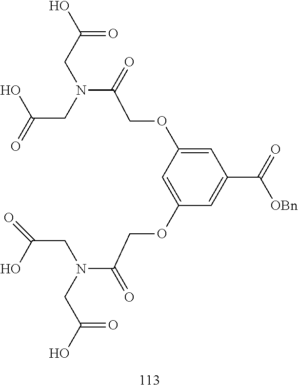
C1=C(OCC(=O)N(CC(=O)O)CC(=O)O)C=C(C(=O)[OBn])C=C1OCC(=O)N(CC(=O)O)CC(=O)O
